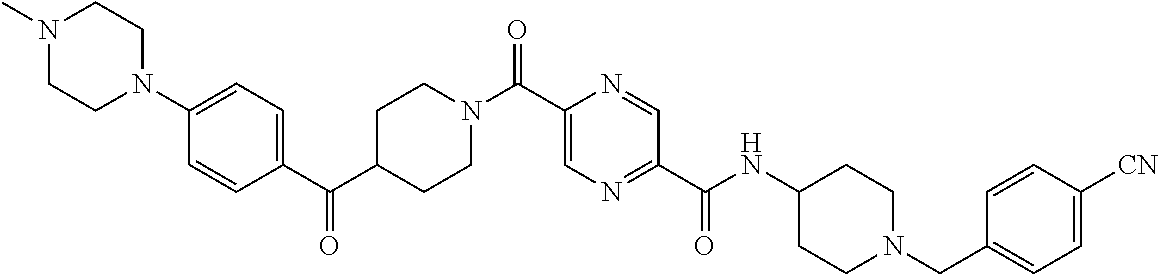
C1=CC(C(C2CCN(C(C3=CN=C(C(NC4CCN(CC5=CC=C([CN])C=C5)CC4)=O)C=N3)=O)CC2)=O)=CC=C1N1CCN(C)CC1
